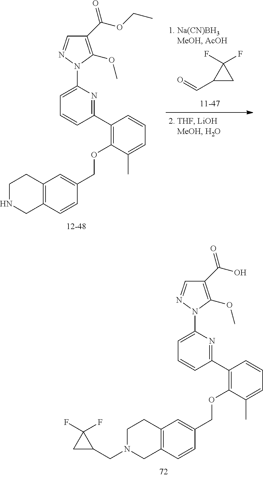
C1(C=O)CC1(F)F.C1=C(N2C(OC)=C(C(OCC)=O)C=N2)N=C(C2=C(OCC3=CC4=C(C=C3)CNCC4)C(C)=CC=C2)C=C1.C1=C(N2C(OC)=C(C(O)=O)C=N2)N=C(C2=C(OCC3=CC4=C(C=C3)CN(CC3C(F)(F)C3)CC4)C(C)=CC=C2)C=C1
